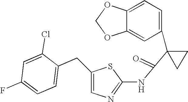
C1=C2C(=CC(C3(C(=O)NC4=NC=C(CC5=CC=C(F)C=C5Cl)S4)CC3)=C1)OCO2
